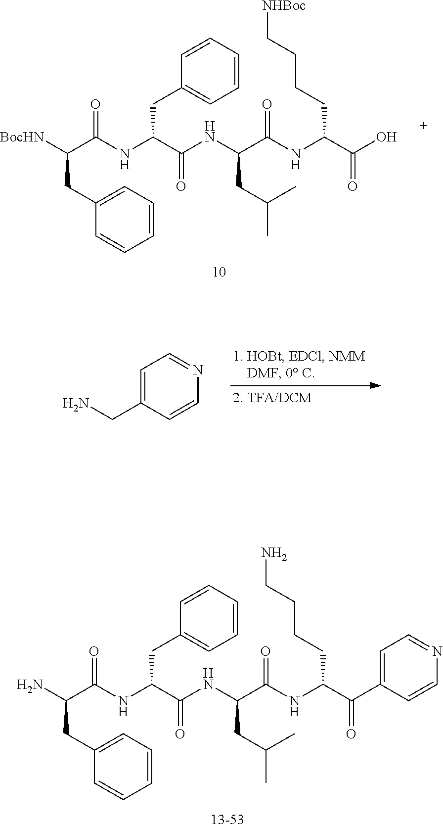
C1=CC=C(CC([BocHN])C(NC(CC2=CC=CC=C2)C(NC(C(NC(C(O)=O)CCCC[NHBoc])=O)CC(C)C)=O)=O)C=C1.C1=C(CN)C=CN=C1.C1=CC=C(CC(N)C(NC(CC2=CC=CC=C2)C(NC(C(NC(C(C2=CC=NC=C2)=O)CCCCN)=O)CC(C)C)=O)=O)C=C1
